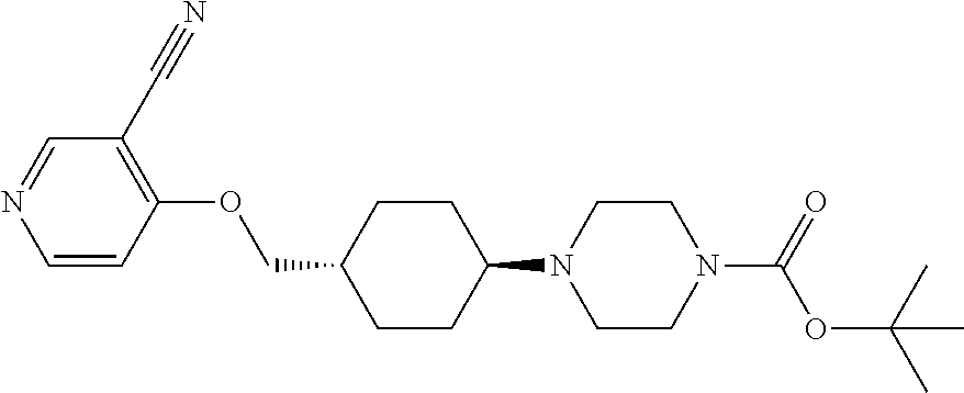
C1CC(N2CCN(C(OC(C)(C)C)=O)CC2)CCC1COC1=C(C#N)C=NC=C1
